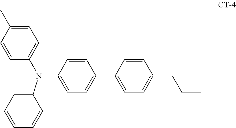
C1=CC(N(C2=CC=CC=C2)C2=CC=C(C3=CC=C(CCC)C=C3)C=C2)=CC=C1C
